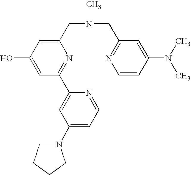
C1(CN(C)CC2=NC=CC(N(C)C)=C2)=CC(O)=CC(C2=CC(N3CCCC3)=CC=N2)=N1
